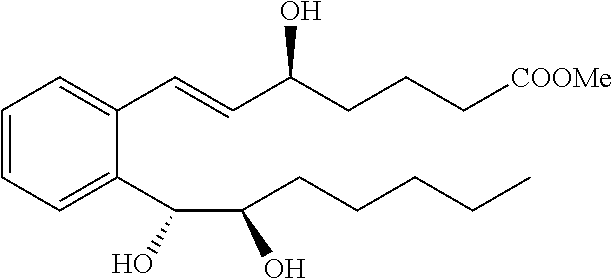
C(O)(CCCCC)C(O)C1=CC=CC=C1C=CC(CCC[COOMe])O
